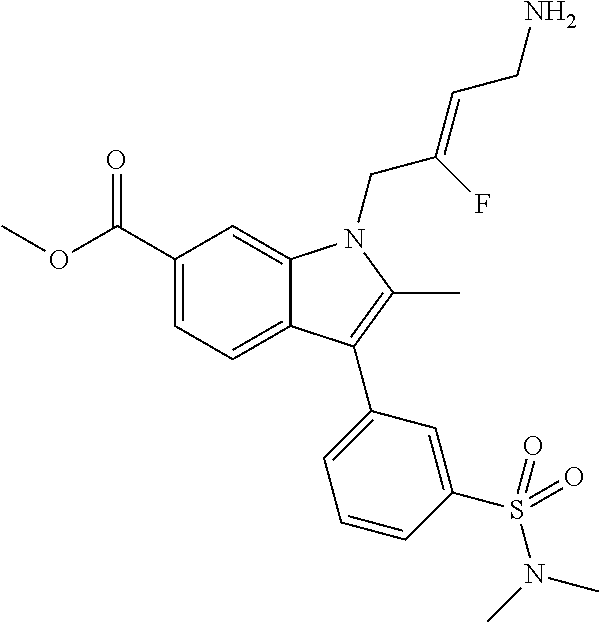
C1(C(OC)=O)=CC=C2C(=C1)N(CC(=CCN)F)C(C)=C2C1=CC=CC(S(N(C)C)(=O)=O)=C1
